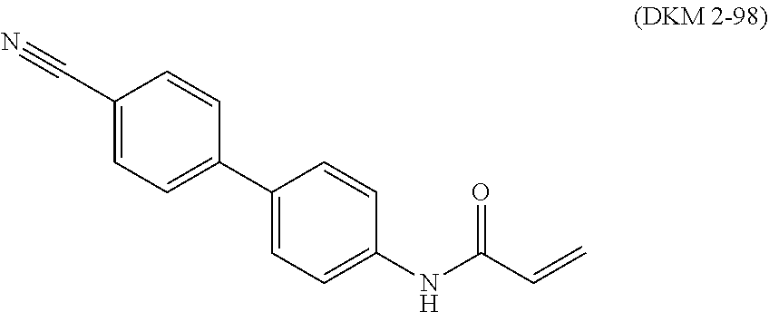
C1(C2=CC=C(C#N)C=C2)=CC=C(NC(C=C)=O)C=C1
